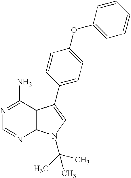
N1=C(N)C2C(N=C1)N(C(C)(C)C)C=C2C1=CC=C(OC2=CC=CC=C2)C=C1
